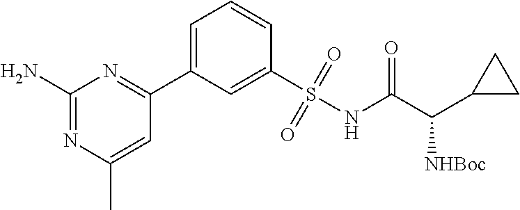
C1=C(S(NC(C(C2CC2)[NHBoc])=O)(=O)=O)C=CC=C1C1=NC(N)=NC(C)=C1
